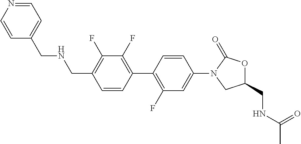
C1=CC(C2=C(F)C=C(N3CC(CNC(C)=O)OC3=O)C=C2)=C(F)C(F)=C1CNCC1=CC=NC=C1
